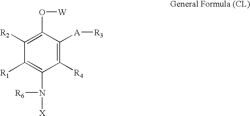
C1([R2])=C(O[W])C([A][R3])=C([R4])C(N([R6])[X])=C1[R1]
